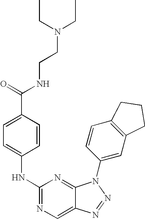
C1=C(C(=O)NCCN(CC)CC)C=CC(NC2=NC=C3C(=N2)N(C2=CC4=C(C=C2)CCC4)N=N3)=C1
